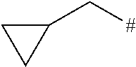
C1(C[#])CC1
